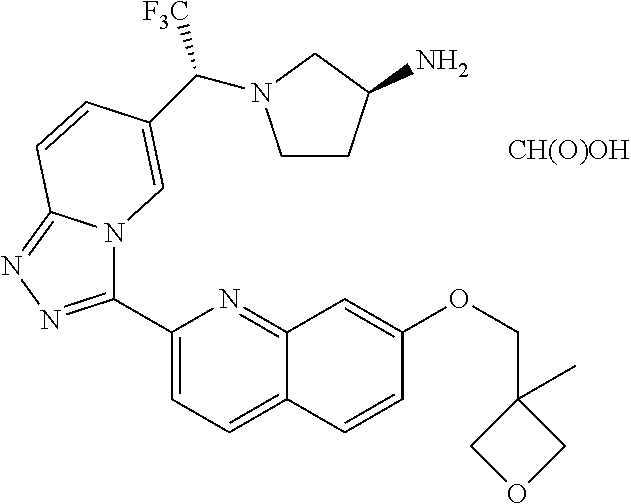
C1(C2=NN=C3N2C=C(C([F3C])N2CCC(N)C2)C=C3)=CC=C2C(=N1)C=C(OCC1(C)COC1)C=C2.[CH(O)OH]
